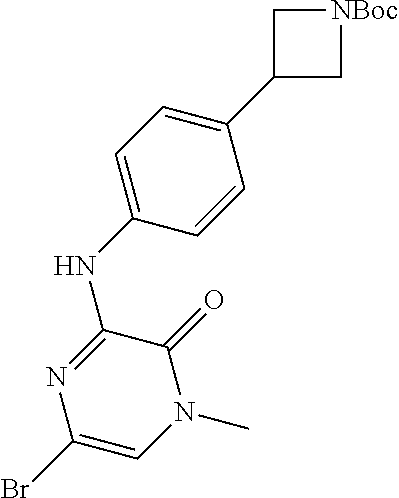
C1(C2=CC=C(NC3=NC(Br)=CN(C)C3=O)C=C2)C[NBoc]C1
